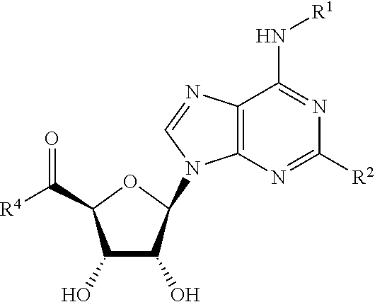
C1(O)C(O)C(N2C3=C(N=C2)C(N[R1])=NC([R2])=N3)OC1C([R4])=O
